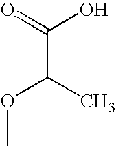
C(C(OC)C)(=O)O
